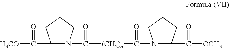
C1(C(=O)[H3CO])N(C(=O)[(CH2)n]C(=O)N2C(C(=O)[OCH3])CCC2)CCC1
